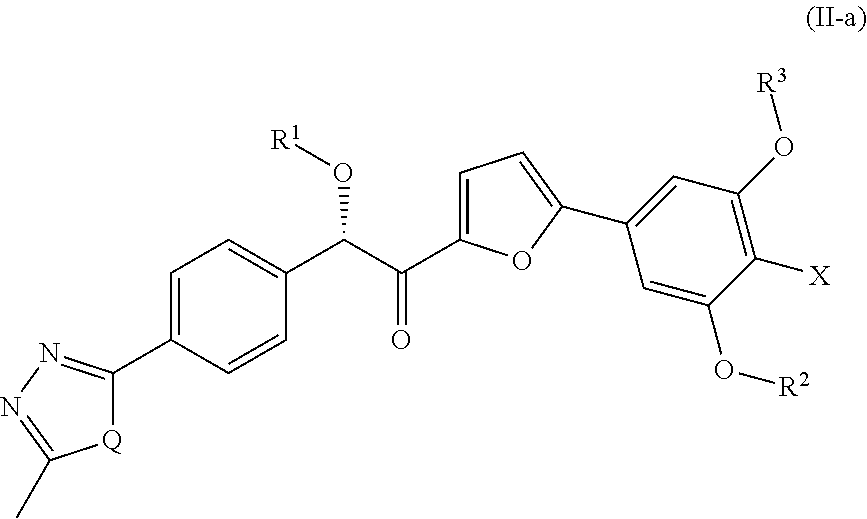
C1=C(C2=NN=C(C)[Q]2)C=CC(C(O[R1])C(C2=CC=C(C3=CC(O[R3])=C([X])C(O[R2])=C3)O2)=O)=C1
